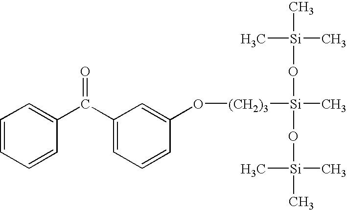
C1=CC=CC(C(C2=CC=CC(O[(CH2)3][Si](O[Si](C)(C)C)(O[Si](C)(C)C)C)=C2)=O)=C1
